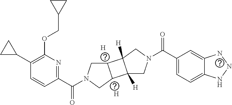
[H].[H].C1(C2CC2)=C(OCC2CC2)N=C(C(N2CC3C(C2)C2([H])C3([H])CN(C(C3=CC=C4C(=C3)NNN4)=O)C2)=O)C=C1
